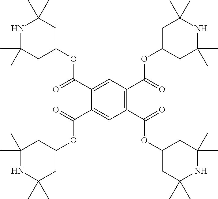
C1(C(=O)OC2CC(C)(C)NC(C)(C)C2)=C(C(=O)OC2CC(C)(C)NC(C)(C)C2)C=C(C(=O)OC2CC(C)(C)NC(C)(C)C2)C(C(=O)OC2CC(C)(C)NC(C)(C)C2)=C1
